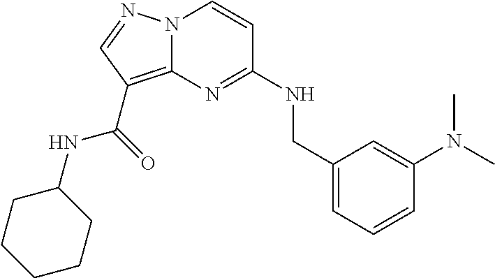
N12C(=C(C(=O)NC3CCCCC3)C=N1)N=C(NCC1=CC=CC(N(C)C)=C1)C=C2
